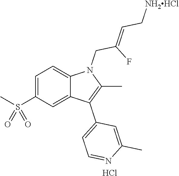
C1=C(S(C)(=O)=O)C=C2C(=C1)N(CC(F)=CC[NH2HCl])C(C)=C2C1=CC=NC(C)=C1.Cl
